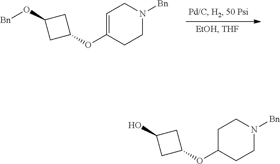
C1C(OC2CC(O)C2)CCN([Bn])C1.C1=C(OC2CC(O[Bn])C2)CCN([Bn])C1
